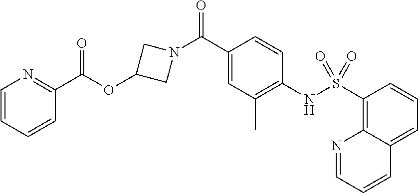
C1(C(N2CC(OC(C3=NC=CC=C3)=O)C2)=O)=CC(C)=C(NS(C2=C3C(=CC=C2)C=CC=N3)(=O)=O)C=C1
